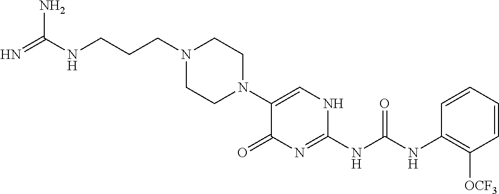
C1(N2CCN(CCCNC(=N)N)CC2)=CNC(NC(NC2=C([OCF3])C=CC=C2)=O)=NC1=O
